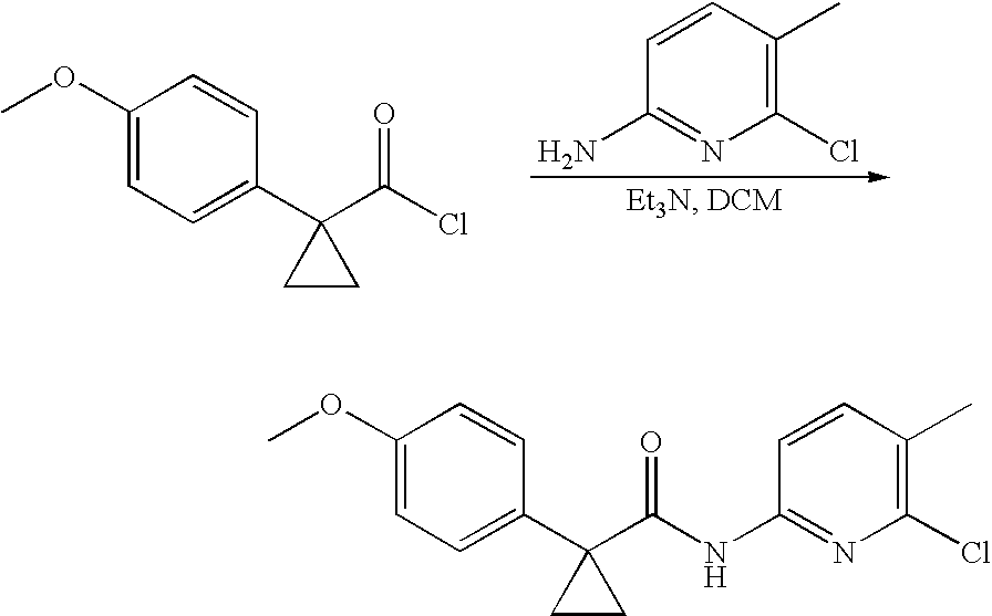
C1(OC)=CC=C(C2(C(Cl)=O)CC2)C=C1.C1=CC(C)=C(Cl)N=C1N.C1(OC)=CC=C(C2(C(NC3=NC(Cl)=C(C)C=C3)=O)CC2)C=C1
